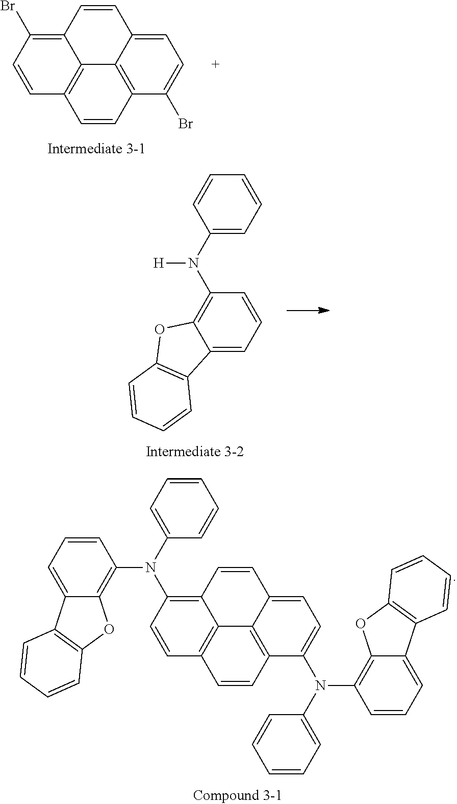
C12=CC=C(N(C3=C4C(=CC=C3)C3=C(O4)C=CC=C3)C3=CC=CC=C3)C3=C1C1=C(C=CC(N(C4=C5C(=CC=C4)C4=C(O5)C=CC=C4)C4=CC=CC=C4)=C1C=C2)C=C3.C12=CC=C(Br)C3=C1C1=C(C=CC(Br)=C1C=C2)C=C3.C1=CC=CC(N([H])C2=C3C(=CC=C2)C2=C(O3)C=CC=C2)=C1
